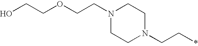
OCCOCCN1CCN(CC*)CC1
